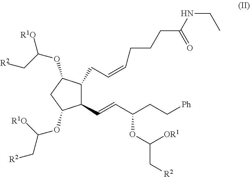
C1(C=CC(CC[Ph])OC(C[R2])[OR1])C(CC=CCCCC(NCC)=O)C(OC([R1O])C[R2])CC1OC(C[R2])[R1O]
